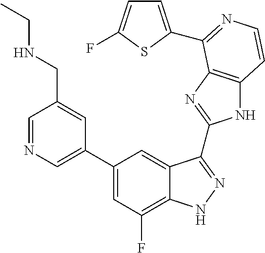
C1=C(C2=CC(F)=C3C(=C2)C(C2=NC4=C(N2)C=CN=C4C2=CC=C(F)S2)=NN3)C=C(CNCC)C=N1
